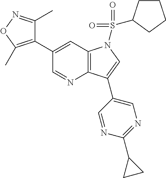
C1(C2=C(C)ON=C2C)=CC2=C(N=C1)C(C1=CN=C(C3CC3)N=C1)=CN2S(=O)(=O)C1CCCC1
